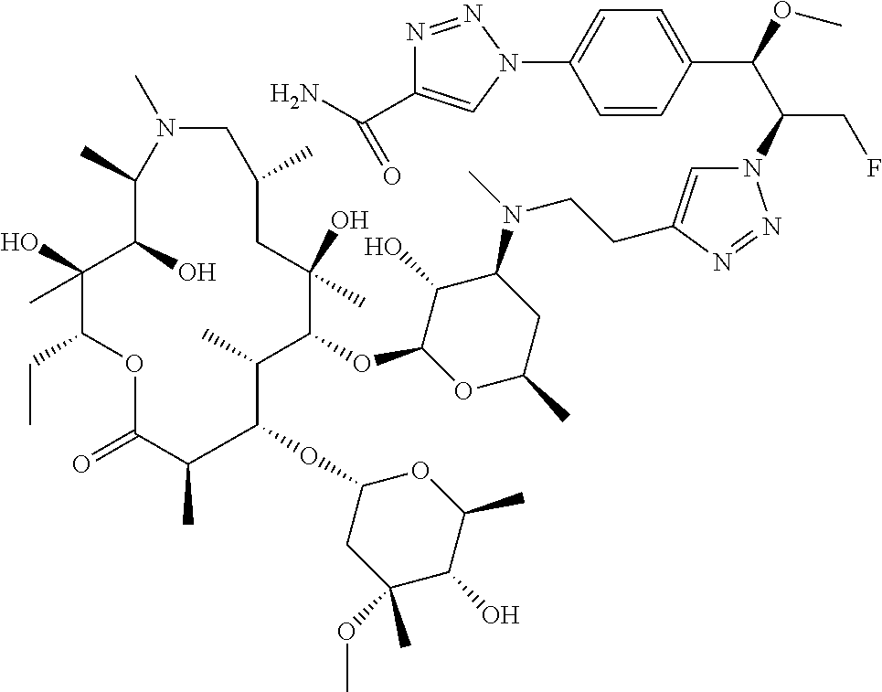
N1=NN(C(C(C2=CC=C(N3N=NC(C(N)=O)=C3)C=C2)OC)CF)C=C1CCN(C1C(O)C(OC2C(C)C(OC3CC(OC)(C)C(O)C(C)O3)C(C)C(=O)OC(CC)C(O)(C)C(O)C(C)N(C)CC(C)CC2(O)C)OC(C)C1)C
